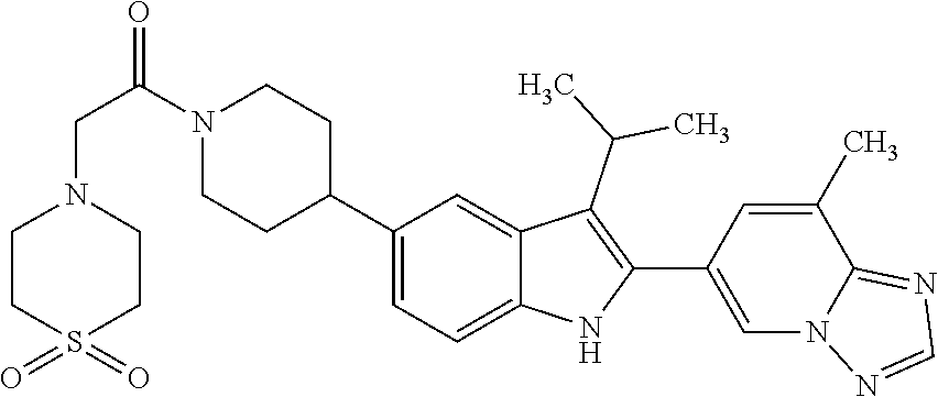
C1(C2CCN(C(CN3CCS(=O)(=O)CC3)=O)CC2)=CC=C2C(=C1)C(C(C)C)=C(C1=CN3C(=NC=N3)C(C)=C1)N2
